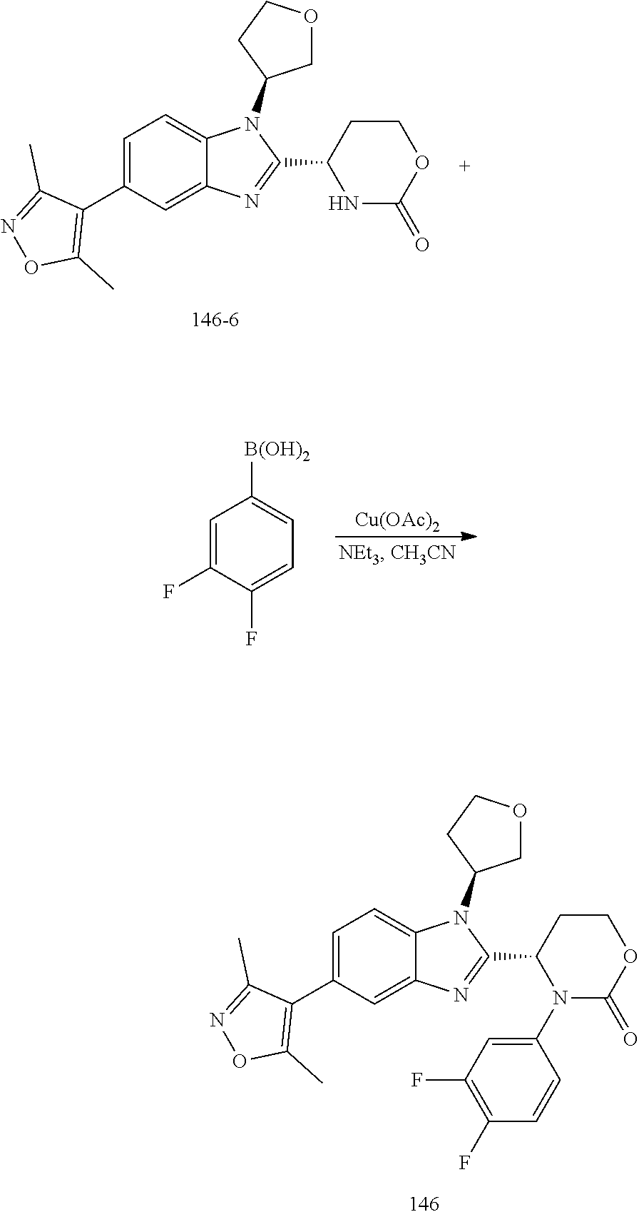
C1=C(C2=C(C)ON=C2C)C=C2C(=C1)N(C1COCC1)C(C1N(C3=CC(F)=C(F)C=C3)C(=O)OCC1)=N2.C1=C(C2=C(C)ON=C2C)C=C2C(=C1)N(C1COCC1)C(C1NC(=O)OCC1)=N2.[Cu(OAc)2].C1=C(F)C(F)=CC=C1[B(OH)2]
